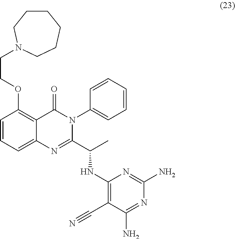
C(COC1=C2C(=CC=C1)N=C(C(C)NC1=C(C#N)C(N)=NC(N)=N1)N(C1=CC=CC=C1)C2=O)N1CCCCCC1
